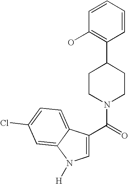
C1(C(=O)N2CCC(C3=C(O)C=CC=C3)CC2)=CN([H])C2=CC(Cl)=CC=C12
